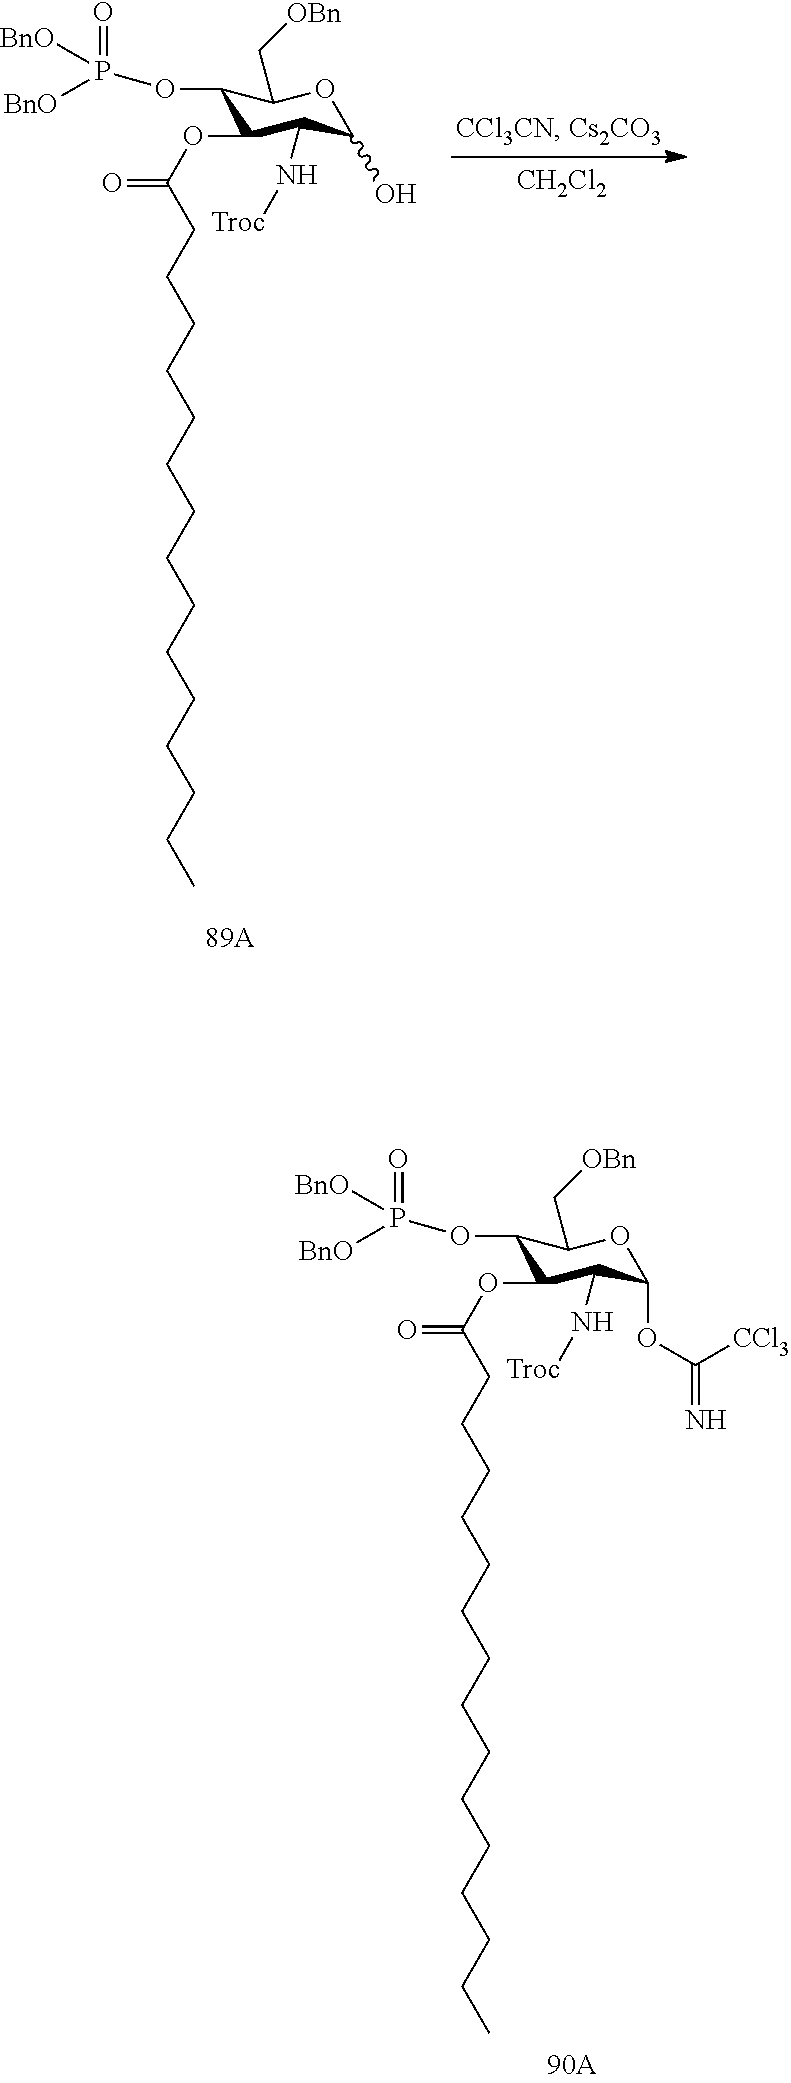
C1(OP([BnO])(=O)[BnO])C(OC(CCCCCCCCCCCCCCC)=O)C(N[Troc])C(OC(=N)[CCl3])OC1C[OBn].C1(OP([BnO])(=O)[BnO])C(OC(CCCCCCCCCCCCCCC)=O)C(N[Troc])C(O)OC1C[OBn].[CH2Cl2]
